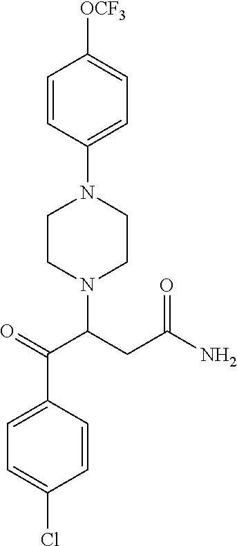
N1(C2=CC=C([OCF3])C=C2)CCN(C(CC(N)=O)C(=O)C2=CC=C(Cl)C=C2)CC1
